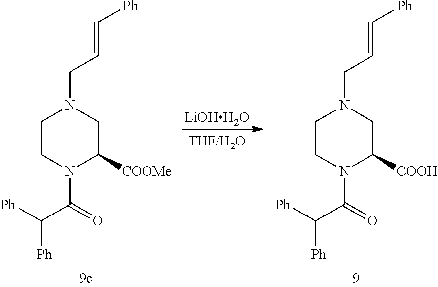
C1CN(C(=O)C([Ph])[Ph])C([COOMe])CN1CC=C[Ph].[LiOHH2O].C1CN(C(=O)C([Ph])[Ph])C([COOH])CN1CC=C[Ph]
